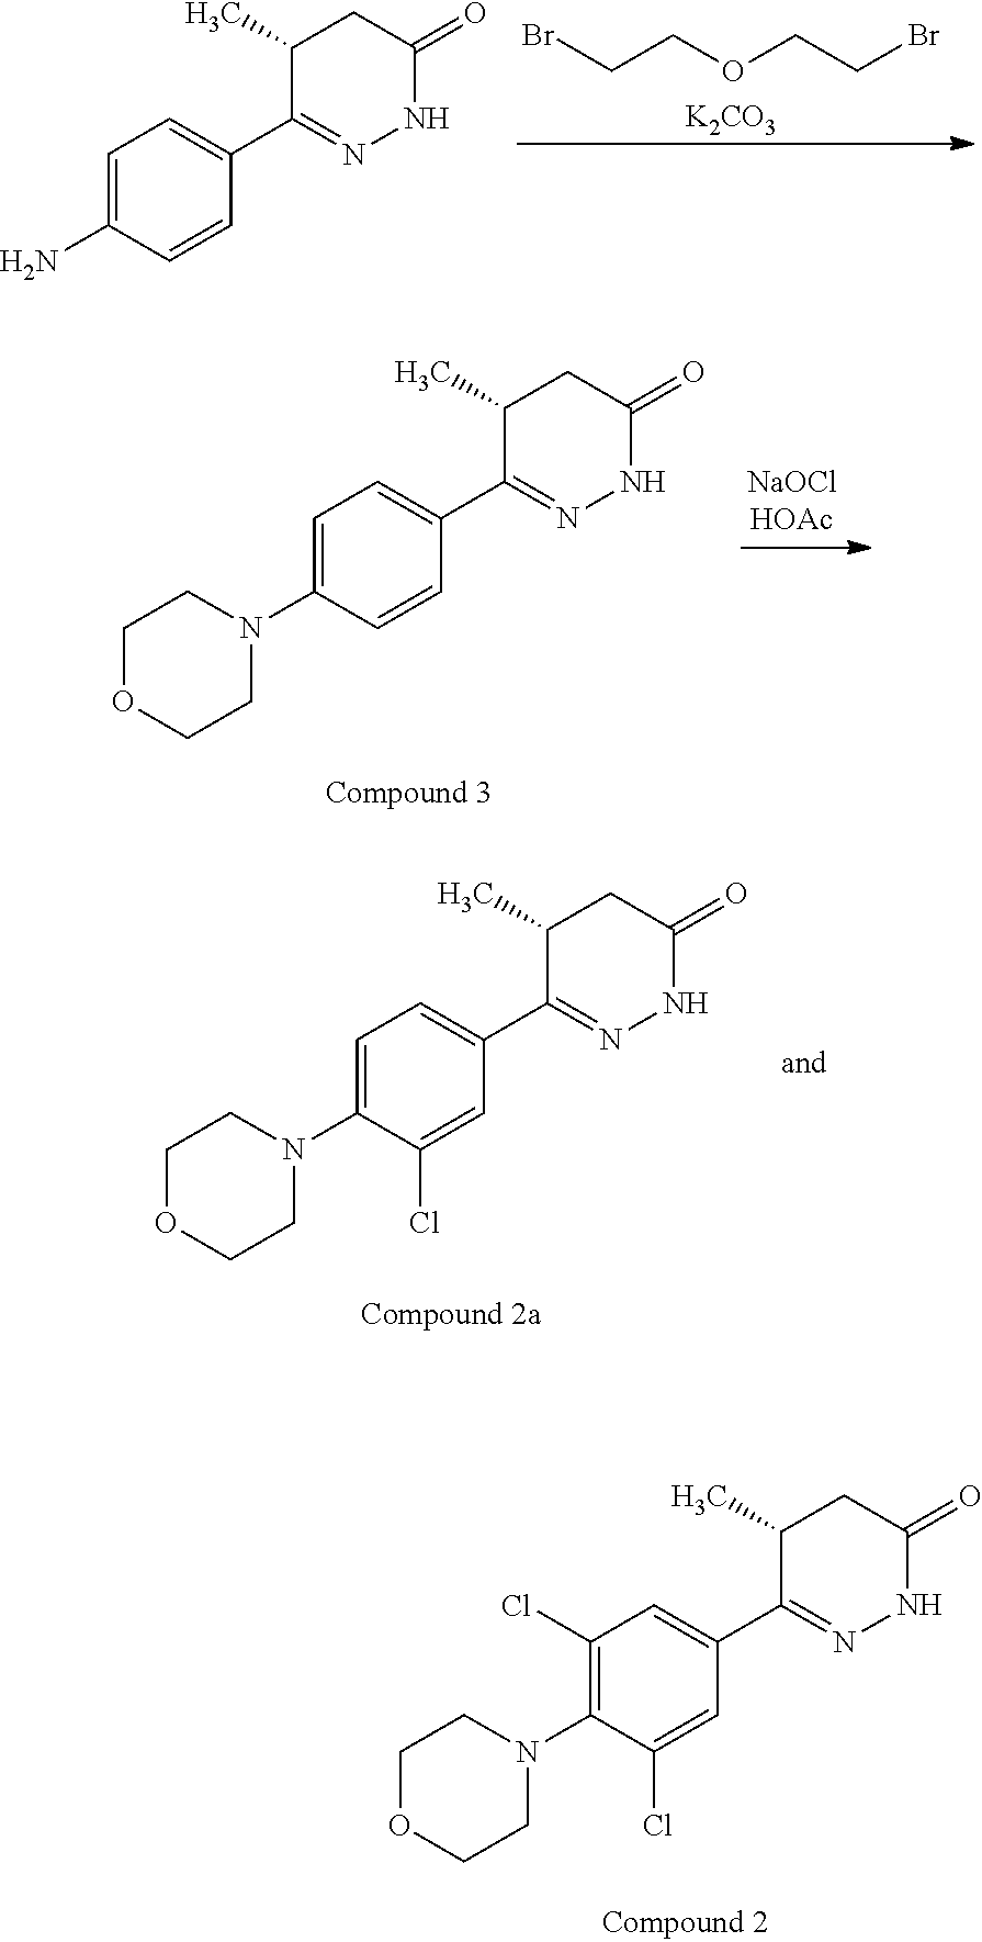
C1=C(N)C=CC(C2=NNC(=O)CC2C)=C1.BrCCOCCBr.[K2CO3].C1=C(N2CCOCC2)C=CC(C2=NNC(=O)CC2C)=C1.C1=C(N2CCOCC2)C(Cl)=CC(C2=NNC(=O)CC2C)=C1.C1(Cl)=C(N2CCOCC2)C(Cl)=CC(C2=NNC(=O)CC2C)=C1
